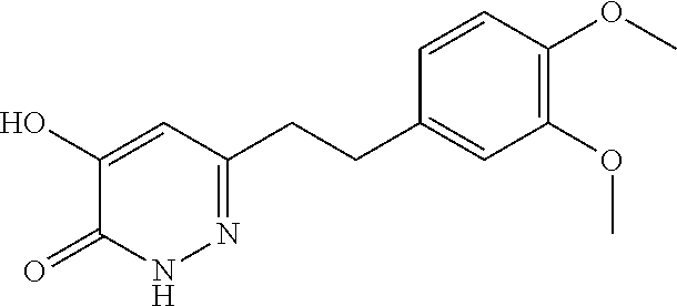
C1(OC)=C(OC)C=CC(CCC2=NNC(=O)C(O)=C2)=C1
